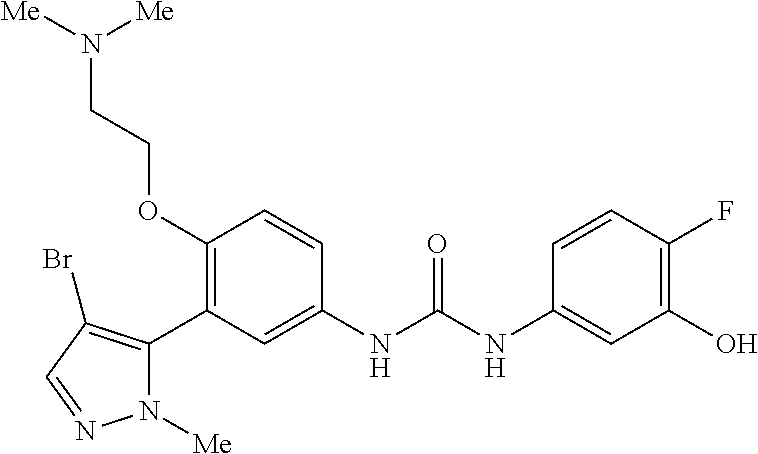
C1(OCCN([Me])[Me])=C(C2=C(Br)C=NN2[Me])C=C(NC(=O)NC2=CC(O)=C(F)C=C2)C=C1
